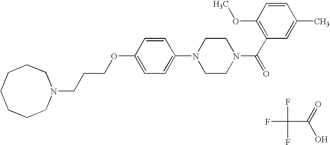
N1(CCCOC2=CC=C(N3CCN(C(C4=C(OC)C=CC(C)=C4)=O)CC3)C=C2)CCCCCCC1.FC(F)(F)C(O)=O
